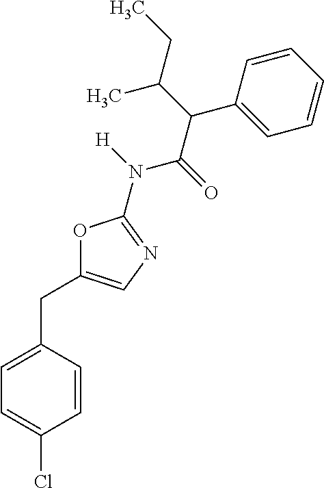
C1=CC(CC2=CN=C(N([H])C(=O)C(C(CC)C)C3=CC=CC=C3)O2)=CC=C1Cl
